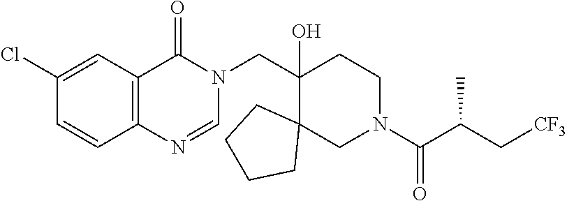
C1(CN2C(=O)C3=C(N=C2)C=CC(Cl)=C3)(O)C2(CN(C(C(C[CF3])C)=O)CC1)CCCC2
